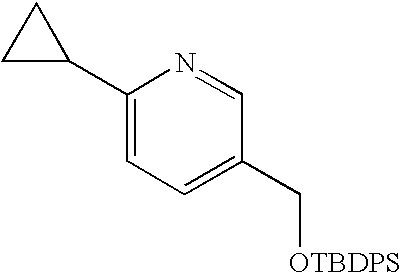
C1(C[OTBDPS])=CC=C(C2CC2)N=C1
